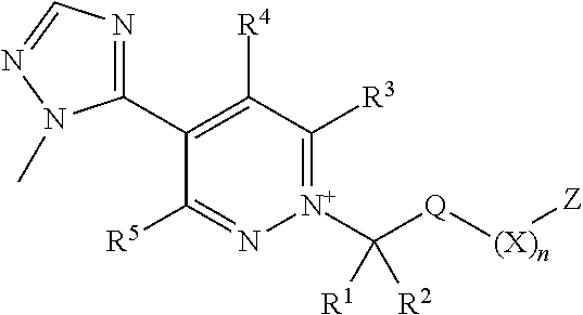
C1(C2=NC=NN2C)=C([R4])C([R3])=[N+](C([Q][(X)n][Z])([R1])[R2])N=C1[R5]
